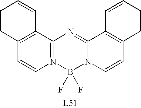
N12=C(C3=C(C=C1)C=CC=C3)N=C1N(B2(F)F)C=CC2=C1C=CC=C2
